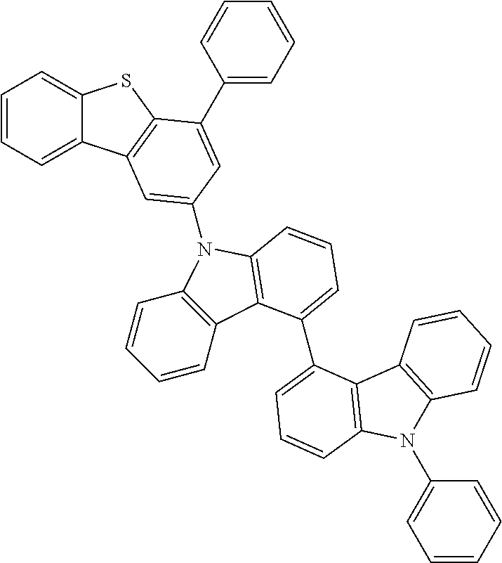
C1=CC=C2C(=C1)SC1=C2C=C(N2C3=C(C=CC=C3)C3=C2C=CC=C3C2=CC=CC3=C2C2=C(N3C3=CC=CC=C3)C=CC=C2)C=C1C1=CC=CC=C1
